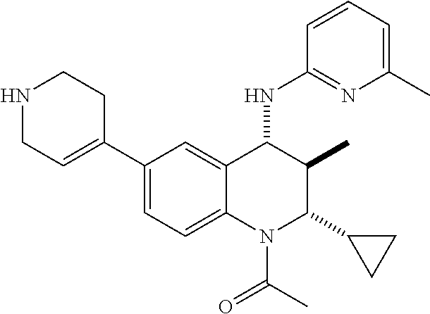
C1(C2=CCNCC2)=CC=C2C(=C1)C(NC1=NC(C)=CC=C1)C(C)C(C1CC1)N2C(C)=O
